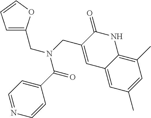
C1=C(CN(C(C2=CC=NC=C2)=O)CC2=CC3=CC(C)=CC(C)=C3NC2=O)OC=C1
